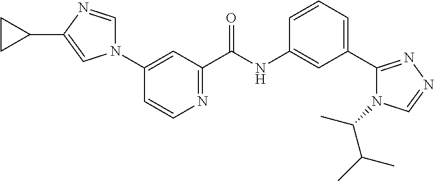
N1(C2=CC(C(NC3=CC(C4=NN=CN4C(C(C)C)C)=CC=C3)=O)=NC=C2)C=NC(C2CC2)=C1
